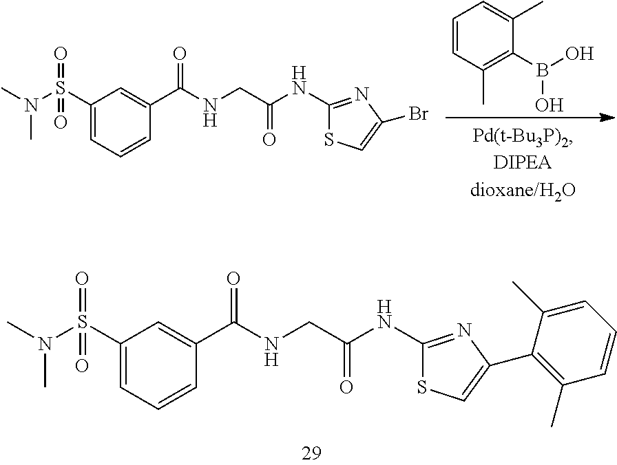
C1=CC(C)=C(B(O)O)C(C)=C1.N(S(C1=CC=CC(C(=O)NCC(NC2=NC(Br)=CS2)=O)=C1)(=O)=O)(C)C.N(S(C1=CC=CC(C(=O)NCC(NC2=NC(C3=C(C)C=CC=C3C)=CS2)=O)=C1)(=O)=O)(C)C
